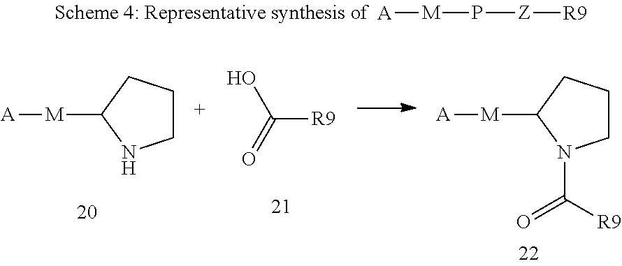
C1CCC([M][A])N1.OC([R9])=O.C1CCC([M][A])N1C(=O)[R9].[M](P[Z][R9])[A]
